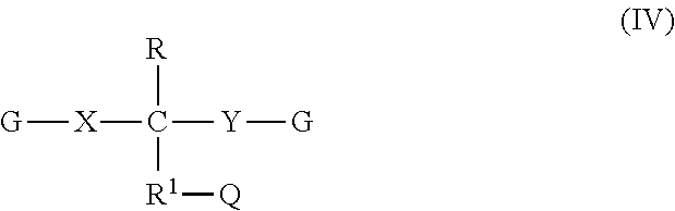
[G][X]C([Y][G])([R1][Q])[R]
